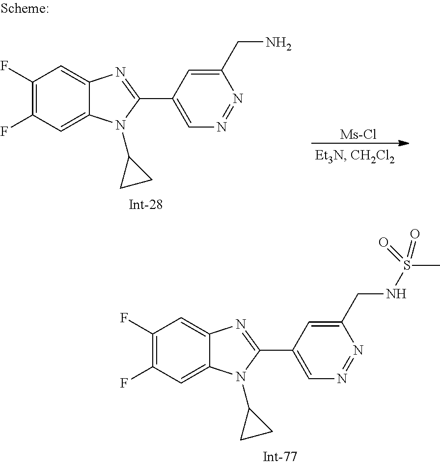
C1(F)=C(F)C=C2C(=C1)N=C(C1=CN=NC(CN)=C1)N2C1CC1.[Ms-Cl].C1(F)=C(F)C=C2C(=C1)N=C(C1=CN=NC(CNS(C)(=O)=O)=C1)N2C1CC1
